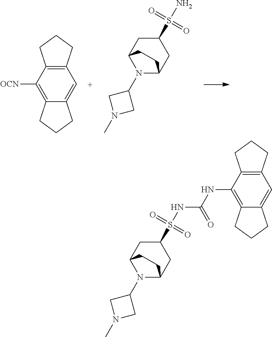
C1=C2C(=C([OCN])C3=C1CCC3)CCC2.C1C(S(N)(=O)=O)CC2N(C3CN(C)C3)C1CC2.C1C(S(NC(NC2=C3C(=CC4=C2CCC4)CCC3)=O)(=O)=O)CC2N(C3CN(C)C3)C1CC2
